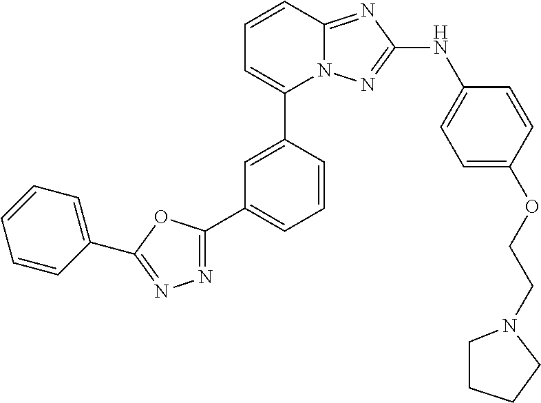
C1=CC2=NC(NC3=CC=C(OCCN4CCCC4)C=C3)=NN2C(C2=CC(C3=NN=C(C4=CC=CC=C4)O3)=CC=C2)=C1
